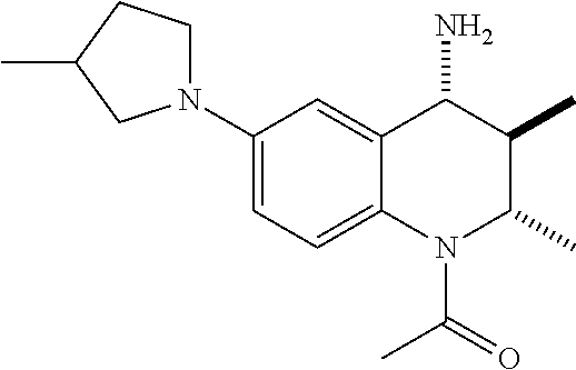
C1(N2CCC(C)C2)=CC=C2C(=C1)C(N)C(C)C(C)N2C(=O)C
